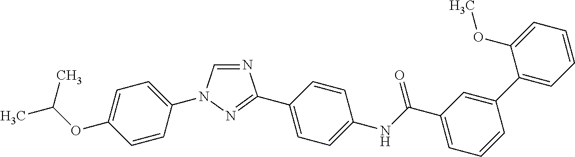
N1=CN(C2=CC=C(OC(C)C)C=C2)N=C1C1=CC=C(NC(C2=CC=CC(C3=CC=CC=C3OC)=C2)=O)C=C1
